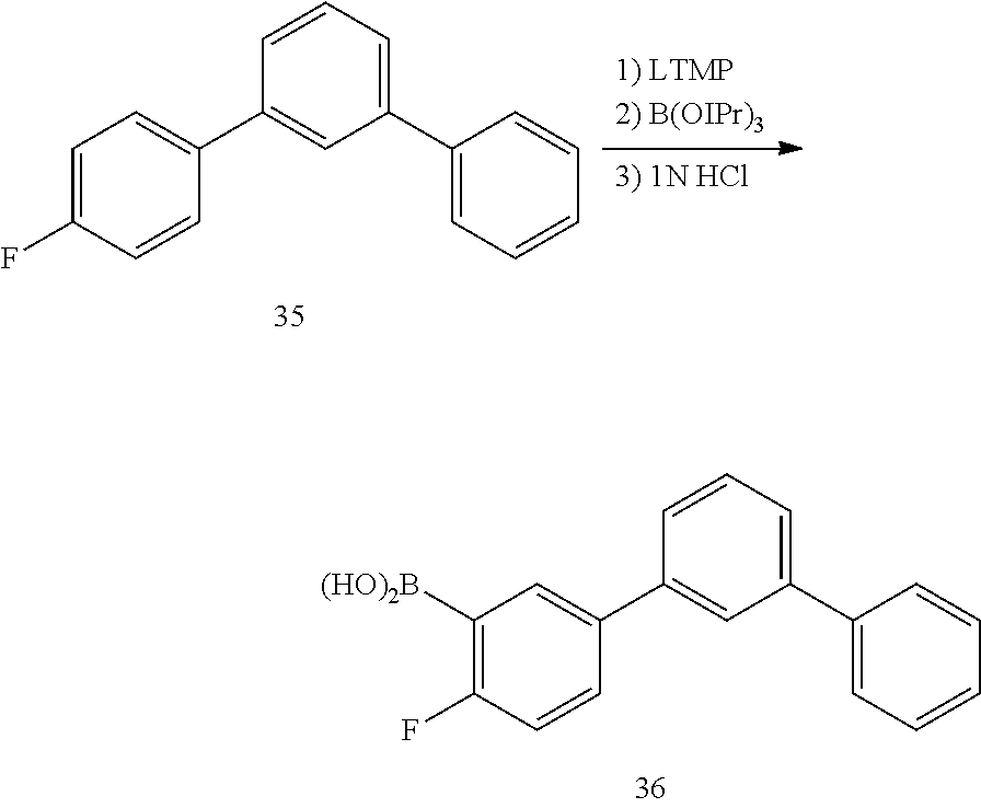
C1=C(F)C=CC(C2=CC(C3=CC=CC=C3)=CC=C2)=C1.[(HO)2B]C1=C(F)C=CC(C2=CC(C3=CC=CC=C3)=CC=C2)=C1
